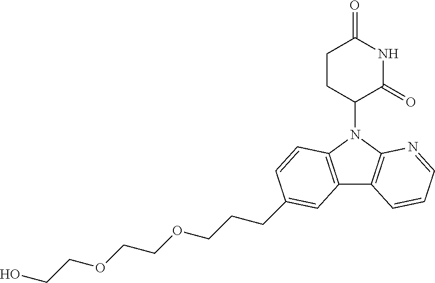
N1(C2CCC(=O)NC2=O)C2=C(C3=C1C=CC(CCCOCCOCCO)=C3)C=CC=N2
